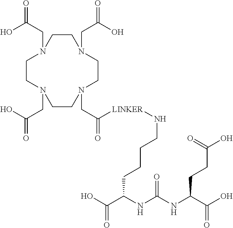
C1CN(CC(O)=O)CCN(CC(O)=O)CCN(CC([LINKER]NCCCCC(NC(NC(C(=O)O)CCC(=O)O)=O)C(=O)O)=O)CCN1CC(O)=O
